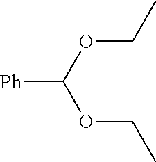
O(CC)C(OCC)[Ph]
